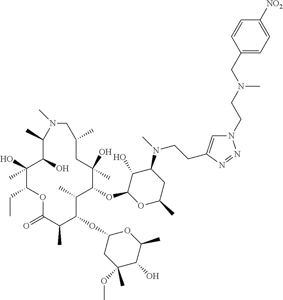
C1(O)C(OC2C(C)C(OC3CC(OC)(C)C(O)C(C)O3)C(C)C(=O)OC(CC)C(O)(C)C(O)C(C)N(C)CC(C)CC2(O)C)OC(C)CC1N(C)CCC1=CN(CCN(CC2=CC=C([NO2])C=C2)C)N=N1
